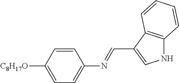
C1=CC([C8H17O])=CC=C1N=CC1=CNC2=C1C=CC=C2
